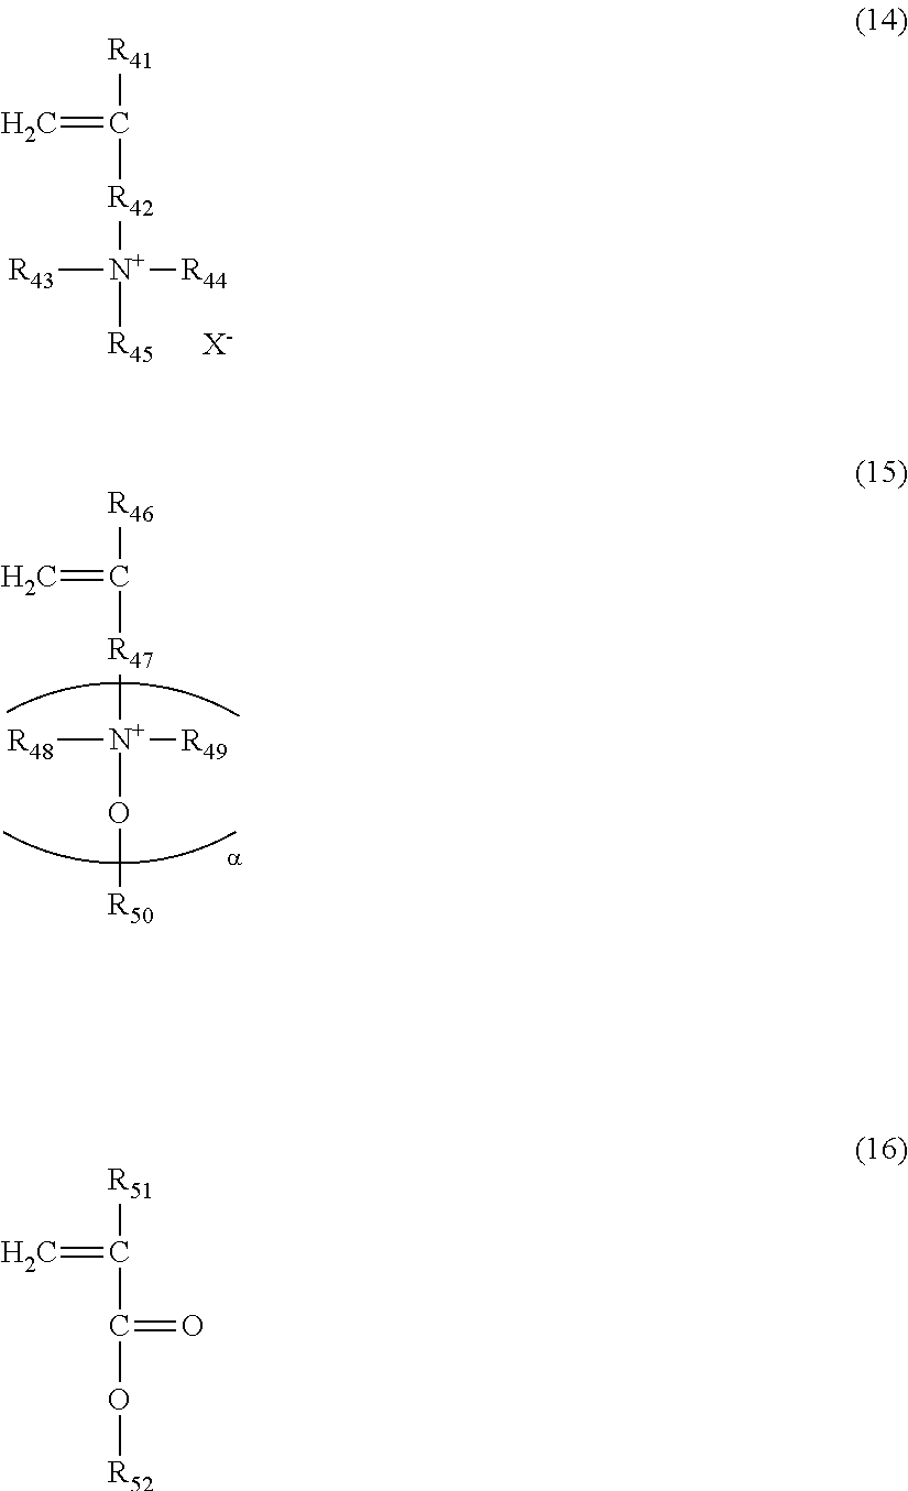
C=C([R41])[R42][N+]([R43])([R44])[R45].[X-].C=C([R46])[R47][N+]([R48])([R49])O[R50].C=C([R51])C(O[R52])=O
